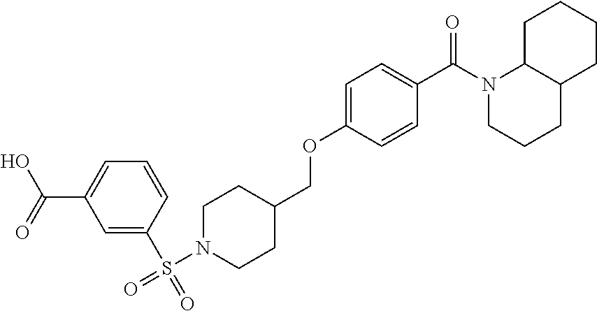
C1(S(=O)(N2CCC(COC3=CC=C(C(N4CCCC5C4CCCC5)=O)C=C3)CC2)=O)=CC(C(=O)O)=CC=C1
